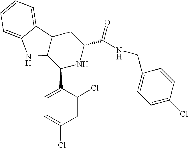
C1(C2=CC=C(Cl)C=C2Cl)NC(C(NCC2=CC=C(Cl)C=C2)=O)CC2C1NC1=CC=CC=C21
